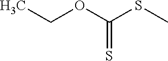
C(OC(SC)=S)C
